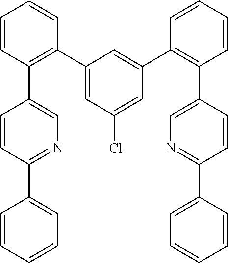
C1=CC(C2=CN=C(C3=CC=CC=C3)C=C2)=C(C2=CC(Cl)=CC(C3=C(C4=CN=C(C5=CC=CC=C5)C=C4)C=CC=C3)=C2)C=C1
